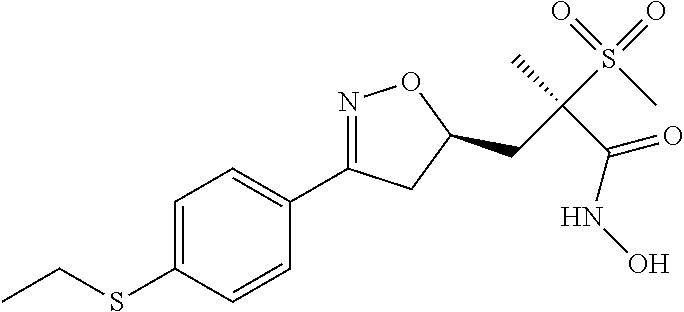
C1=C(SCC)C=CC(C2=NOC(CC(S(=O)(=O)C)(C)C(=O)NO)C2)=C1
